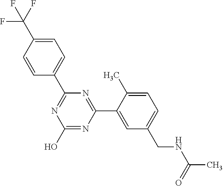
OC1=NC(C2=CC(CNC(=O)C)=CC=C2C)=NC(C2=CC=C(C(F)(F)F)C=C2)=N1
